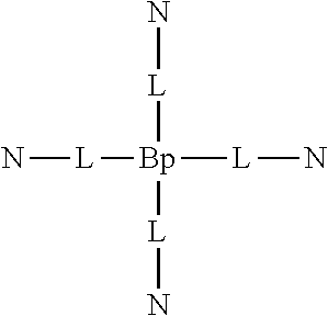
N[L][Bp]([L]N)([L]N)[L]N
